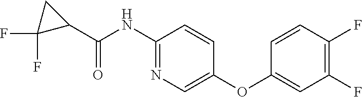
C1(NC(C2CC2(F)F)=O)=NC=C(OC2=CC(F)=C(F)C=C2)C=C1
